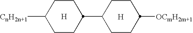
[H].[CnH2n+1]C1CCC(C2CCC([OCmH2m+1])CC2)CC1.[H]
